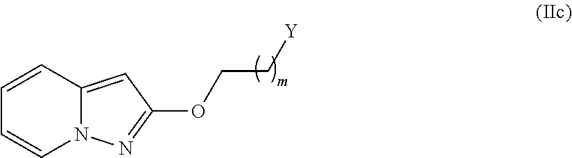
C1=CC2=CC(OCC[Y])=NN2C=C1
